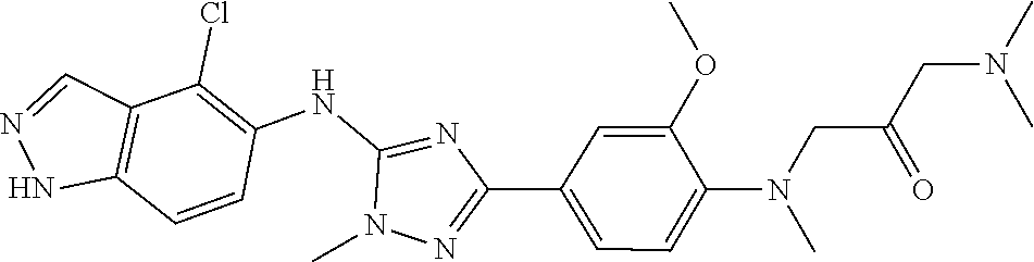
C1=CC2=C(C(Cl)=C1NC1=NC(C3=CC=C(N(CC(CN(C)C)=O)C)C(OC)=C3)=NN1C)C=NN2
